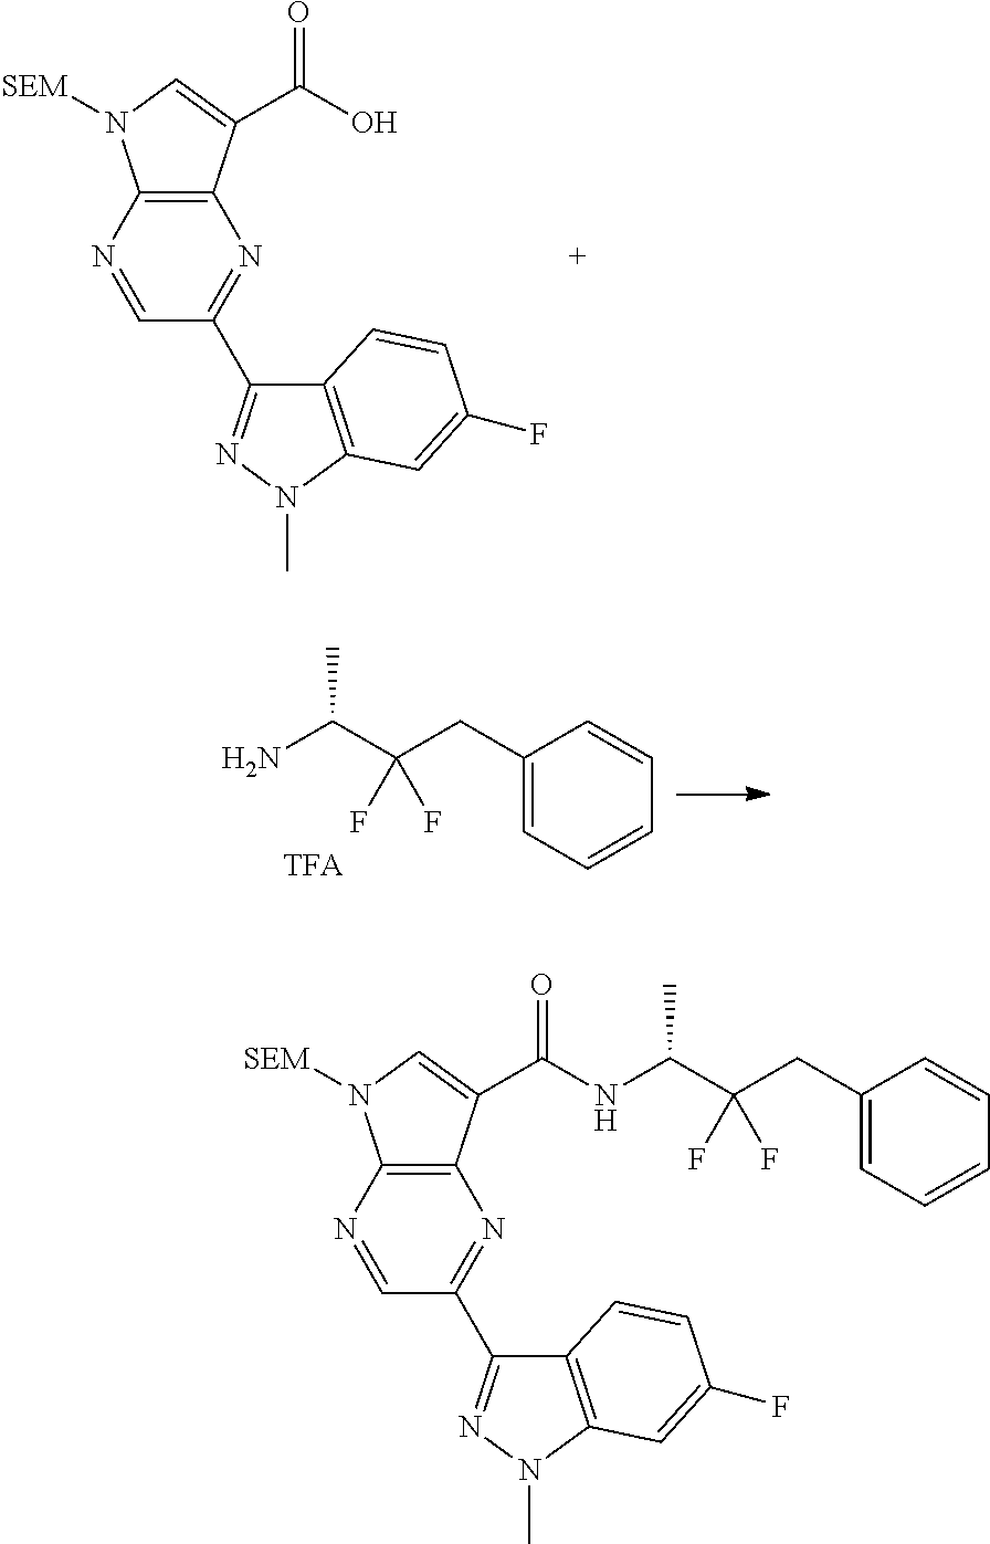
C12=C(N=CC(C3=NN(C)C4=C3C=CC(F)=C4)=N1)N([SEM])C=C2C(=O)O.C1(CC(C(N)C)(F)F)=CC=CC=C1.C12=C(N=CC(C3=NN(C)C4=C3C=CC(F)=C4)=N1)N([SEM])C=C2C(=O)NC(C)C(CC1=CC=CC=C1)(F)F
